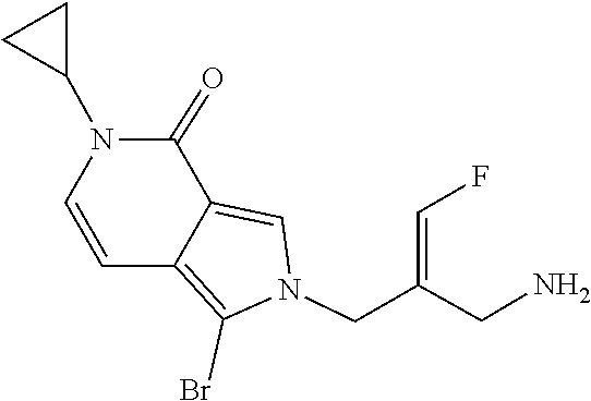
C1=CN(C2CC2)C(=O)C2=CN(CC(=CF)CN)C(Br)=C12
